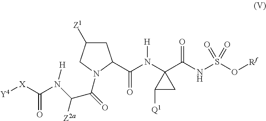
C1C([Z1])CN(C(=O)C(N([H])C([X][Y4])=O)[Z2a])C1C(=O)N([H])C1(C(=O)NS(=O)(O[Rf])=O)C([Q1])C1
